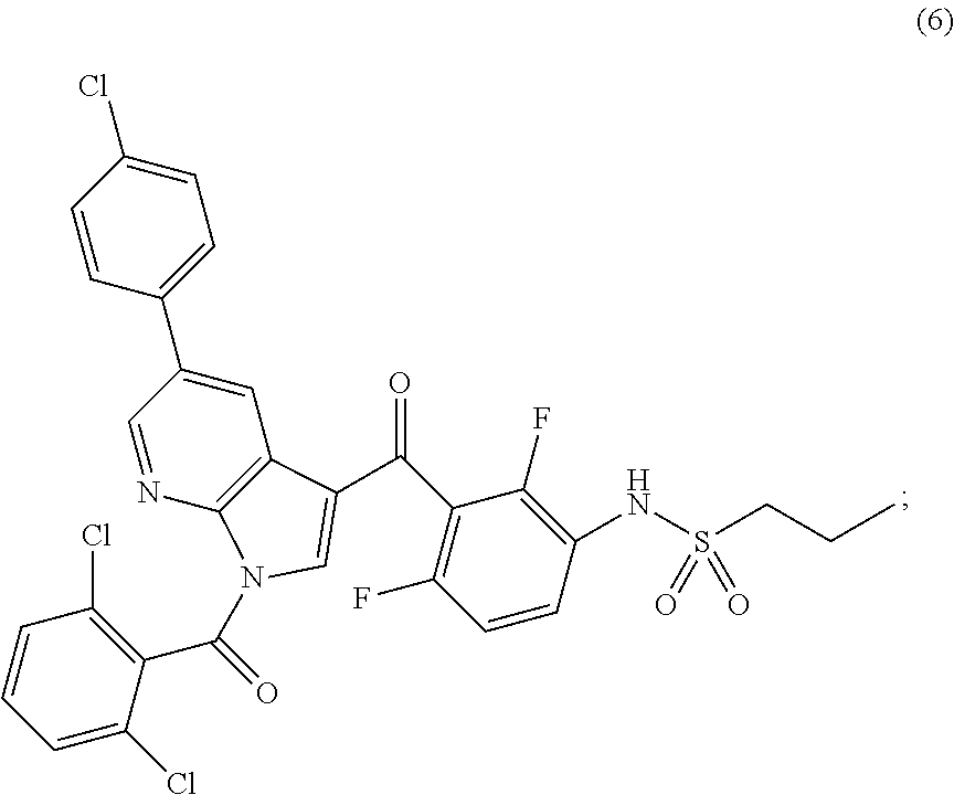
C1=NC2=C(C=C1C1=CC=C(Cl)C=C1)C(C(C1=C(F)C=CC(NS(CCC)(=O)=O)=C1F)=O)=CN2C(C1=C(Cl)C=CC=C1Cl)=O
